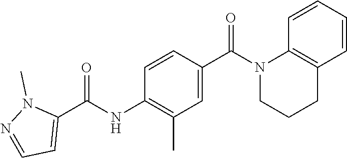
C1=CC(C(N2CCCC3=C2C=CC=C3)=O)=CC(C)=C1NC(C1=CC=NN1C)=O
